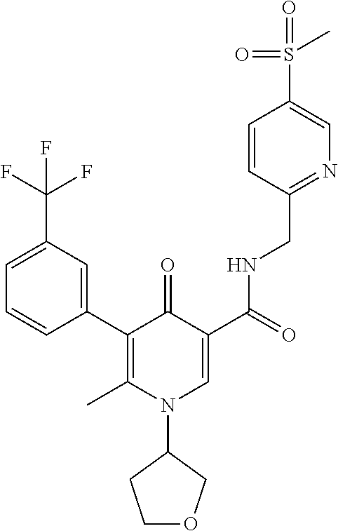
C1=C(C(F)(F)F)C=C(C2=C(C)N(C3CCOC3)C=C(C(=O)NCC3=NC=C(S(=O)(=O)C)C=C3)C2=O)C=C1
